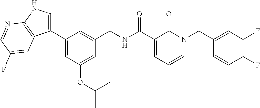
C(NC(C1=CC=CN(CC2=CC(F)=C(F)C=C2)C1=O)=O)C1=CC(C2=CNC3=C2C=C(F)C=N3)=CC(OC(C)C)=C1
